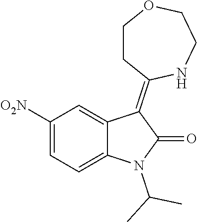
C1([O2N])=CC=C2C(=C1)C(=C1CCOCCN1)C(=O)N2C(C)C
